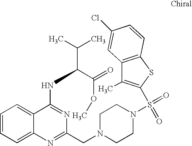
C1=CC=C2C(=C1)C(NC(C(C)C)C(=O)OC)=NC(CN1CCN(S(=O)(=O)C3=C(C)C4=C(S3)C=CC(Cl)=C4)CC1)=N2
